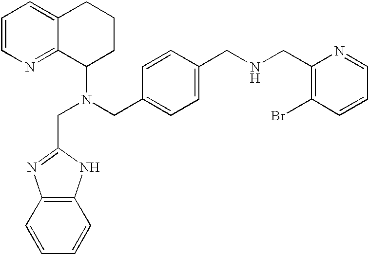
C1=CN=C2C(=C1)CCCC2N(CC1=CC=C(CNCC2=C(Br)C=CC=N2)C=C1)CC1=NC2=C(N1)C=CC=C2
